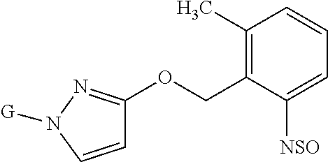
C1=CN([G])N=C1OCC1=C(C)C=CC=C1[NSO]
